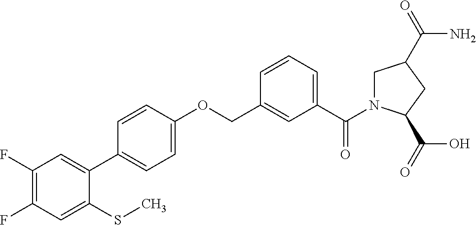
C1(F)=C(F)C=C(SC)C(C2=CC=C(OCC3=CC(C(N4CC(C(=O)N)CC4C(=O)O)=O)=CC=C3)C=C2)=C1
